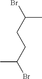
BrC(CCC(Br)C)C
